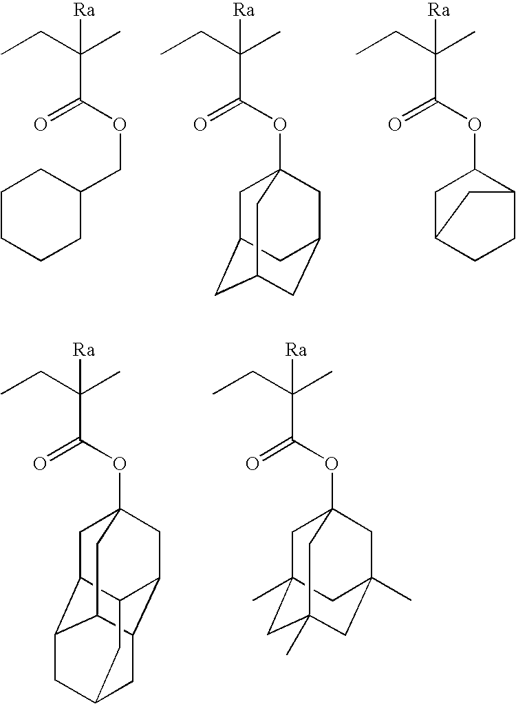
CCC(C)(C(OCC1CCCCC1)=O)[Ra].CCC(C)(C(=O)OC12CC3CC(CC(C1)C3)C2)[Ra].CCC(C)(C(=O)OC1CC2CCC1C2)[Ra].CCC(C)(C(=O)OC12CC3C4C(C5C(C1)C3CC(C4)C5)C2)[Ra].CCC(C)(C(=O)OC12CC3(C)CC(C)(CC(C)(C1)C3)C2)[Ra]
